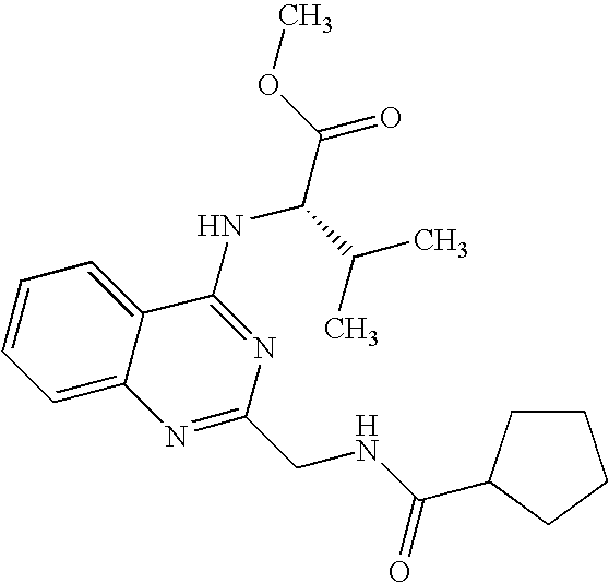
C12=CC=CC=C1C(NC(C(=O)OC)C(C)C)=NC(CNC(=O)C1CCCC1)=N2
